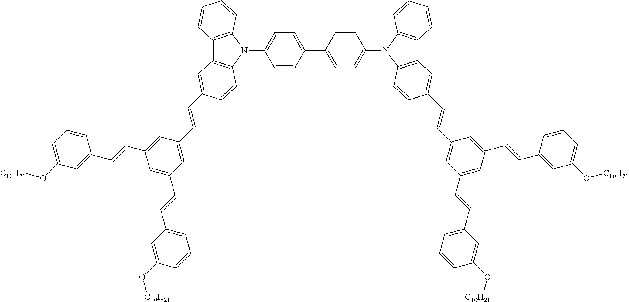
C12=C(N(C3=CC=C(C4=CC=C(N5C6=C(C7=C5C=CC(C=CC5=CC(C=CC8=CC=CC(O[C10H21])=C8)=CC(C=CC8=CC(O[C10H21])=CC=C8)=C5)=C7)C=CC=C6)C=C4)C=C3)C3=C1C=C(C=CC1=CC(C=CC4=CC=CC(O[C10H21])=C4)=CC(C=CC4=CC(O[C10H21])=CC=C4)=C1)C=C3)C=CC=C2
